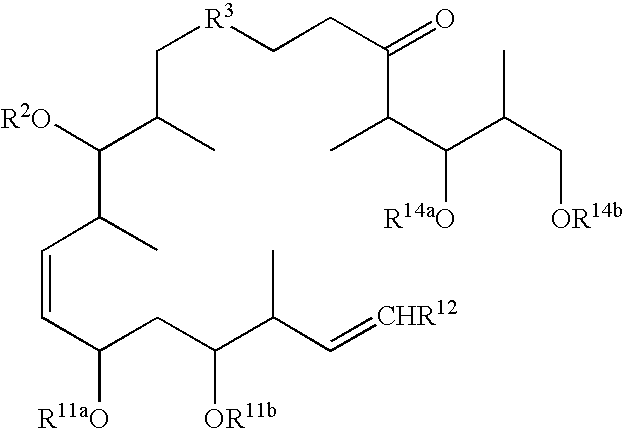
C(=CC(C([R2O])C(C)C[R3]CCC(=O)C(C)C(C(C[OR14b])C)[R14aO])C)C([R11aO])CC(C(C=[CHR12])C)[OR11b]
